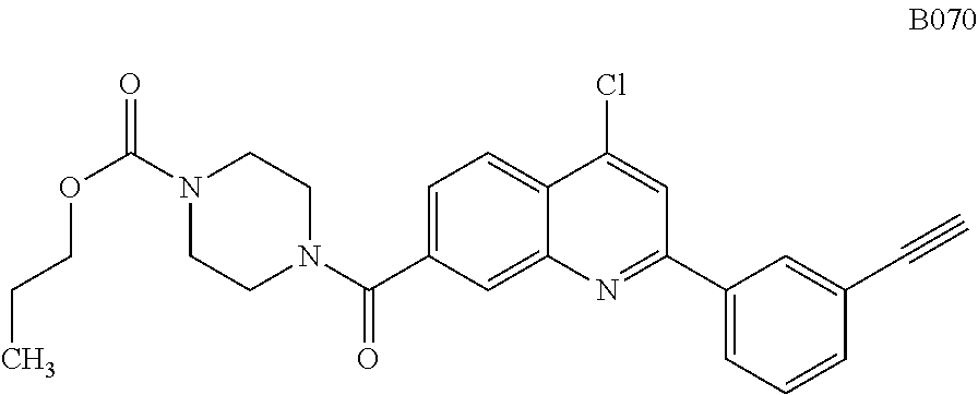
C1=C(C(N2CCN(C(=O)OCCC)CC2)=O)C=C2C(=C1)C(Cl)=CC(C1=CC=CC(C#C)=C1)=N2
